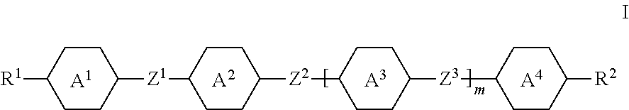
C1CC([Z1]C2CCC([Z2]C3CCC([Z3]C4CCC([R2])CC4)CC3)CC2)CCC1[R1].[A1].[A2].[A3].[A4]
